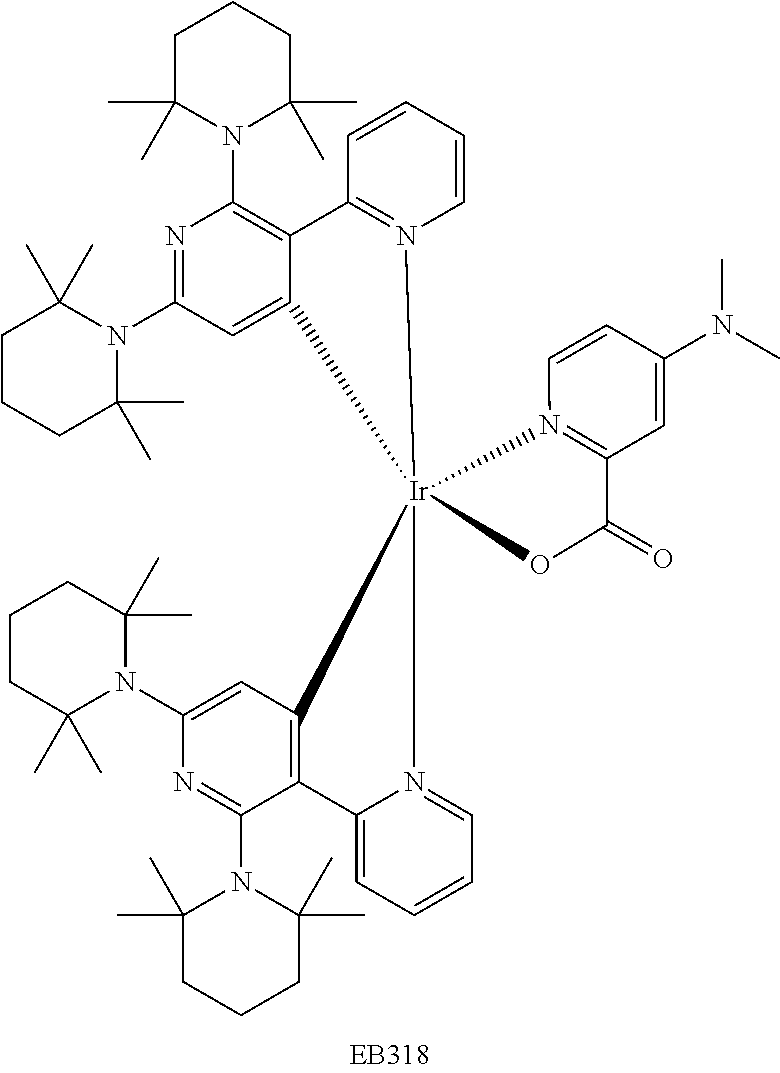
C1=CC=CN2=C1C1=C(N3C(C)(C)CCCC3(C)C)N=C(N3C(C)(C)CCCC3(C)C)C=C1[Ir]213(N2=CC=CC=C2C2=C1C=C(N1C(C)(C)CCCC1(C)C)N=C2N1C(C)(C)CCCC1(C)C)N1=C(C=C(N(C)C)C=C1)C(=O)O3
